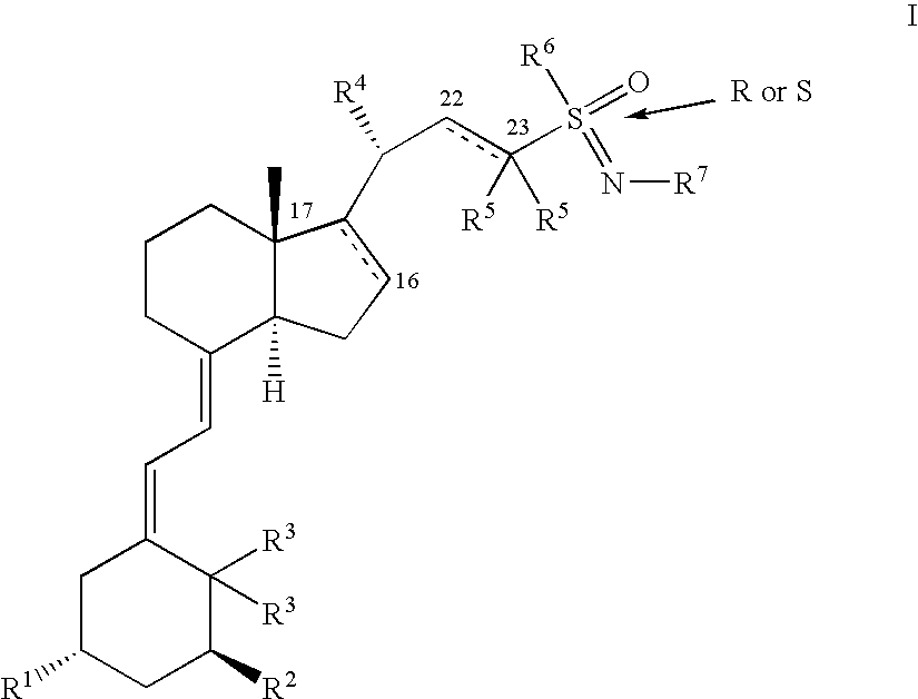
C1CC(=CC=C2CC([R1])CC([R2])C2([R3])[R3])C2([H])C(C)(C1)c(C([R4])cc(S(=O)([R6])=N[R7])([R5])[R5])cC2
